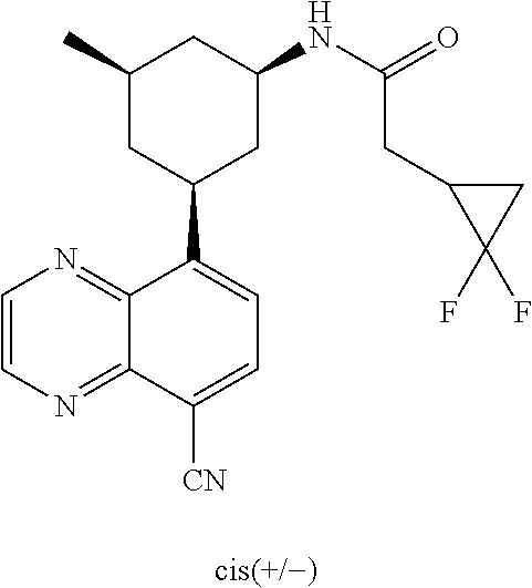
C1=CN=C2C(=N1)C(C1CC(NC(CC3C(F)(F)C3)=O)CC(C)C1)=CC=C2[CN]
